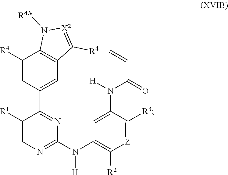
C1([R4])=CC(C2=NC(N([H])C3=C([R2])[Z]=C([R3])C(N(C(=O)C=C)[H])=C3)=NC=C2[R1])=CC2=C1N([R4N])[X2]=C2[R4]
